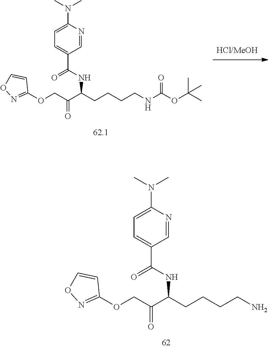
C1(OCC(C(CCCCN)NC(C2=CC=C(N(C)C)N=C2)=O)=O)=NOC=C1.C1(OCC(C(CCCCNC(OC(C)(C)C)=O)NC(C2=CC=C(N(C)C)N=C2)=O)=O)=NOC=C1
